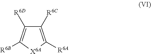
C1([R6C])=C([R6A])[X6A]C([R6B])=C1[R6D]
